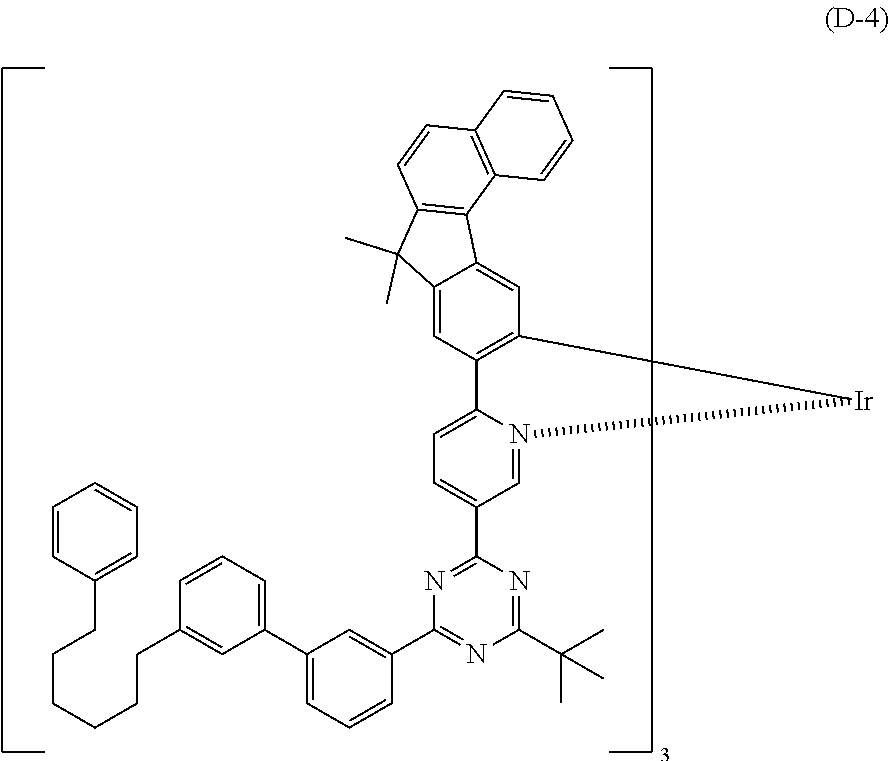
N1=C(C2=CC=C3N(=C2)[Ir]C2=C3C=C3C(=C2)C2=C(C3(C)C)C=CC3=C2C=CC=C3)N=C(C(C)(C)C)N=C1C1=CC(C2=CC=CC(CCCCCCC3=CC=CC=C3)=C2)=CC=C1
